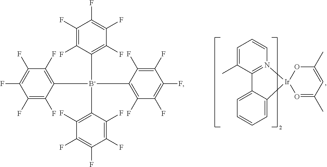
C1=C(C)C2=N(C=C1)[Ir]1(C3=CC=CC=C23)O=C(C)C=C(C)O1.C1(F)=C(F)C([B-](C2=C(F)C(F)=C(F)C(F)=C2F)(C2=C(F)C(F)=C(F)C(F)=C2F)C2=C(F)C(F)=C(F)C(F)=C2F)=C(F)C(F)=C1F
